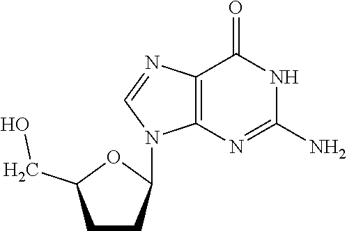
C12=C(N=C(N)NC1=O)N(C1CCC(CO)O1)C=N2
